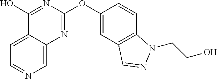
C1=C2C(=CN=C1)N=C(OC1=CC3=C(C=C1)N(CCO)N=C3)N=C2O
